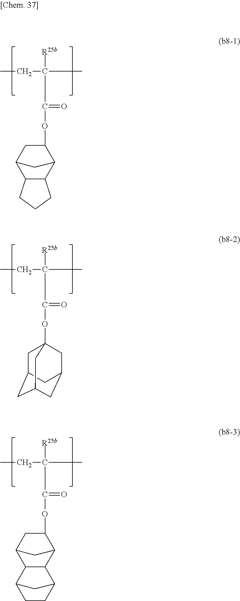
CCC(C)([R25b])C(OC1CC2C3C(C1C2)CCC3)=O.CCC(C)([R25b])C(OC1CC2C3C(C1C2)C1CCC3C1)=O.CCC(C)([R25b])C(OC12CC3CC(CC(C1)C3)C2)=O
